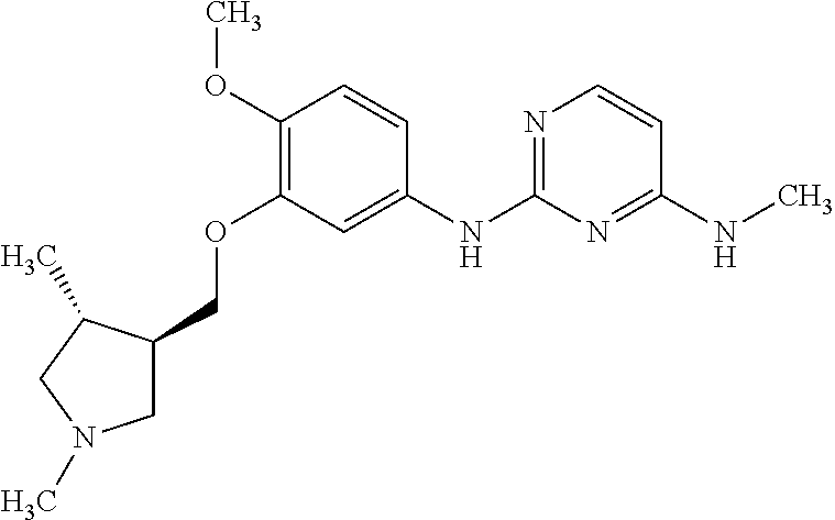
C1(OC)=C(OCC2CN(C)CC2C)C=C(NC2=NC=CC(NC)=N2)C=C1
